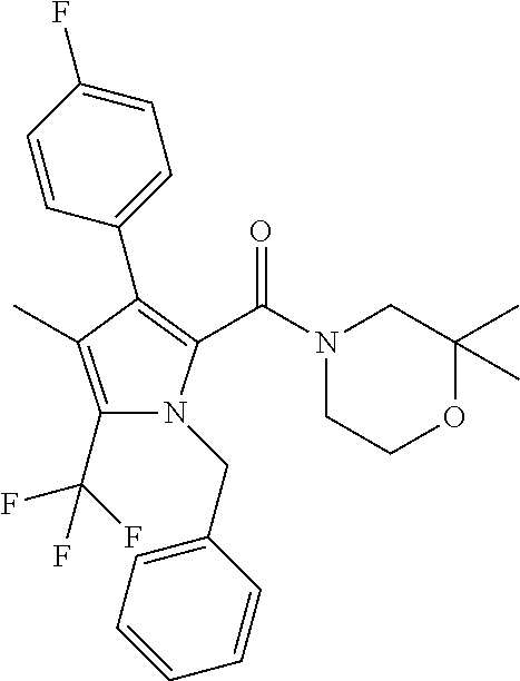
C1(C2=C(C(N3CC(C)(C)OCC3)=O)N(CC3=CC=CC=C3)C(C(F)(F)F)=C2C)=CC=C(F)C=C1
